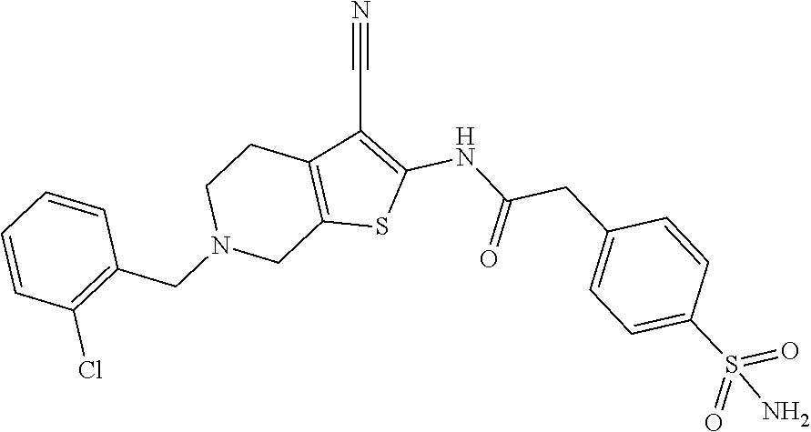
C12=C(C(C#N)=C(NC(CC3=CC=C(S(=O)(=O)N)C=C3)=O)S1)CCN(CC1=C(Cl)C=CC=C1)C2
